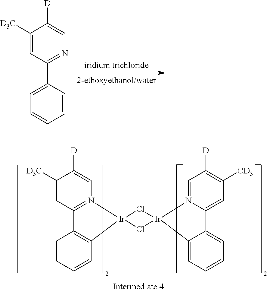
C1([D3C])=CC(C2=CC=CC=C2)=NC=C1[D].C1([D3C])=CC2=N(C=C1[D])[Ir]1(C3=C2C=CC=C3)Cl[Ir]2(N3=CC([D])=C([CD3])C=C3C3=CC=CC=C32)Cl1
